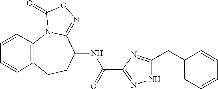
C12=C(C=CC=C1)N1C(=NOC1=O)C(NC(C1=NNC(CC3=CC=CC=C3)=N1)=O)CC2
